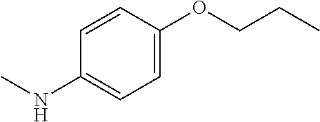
C1(NC)=CC=C(OCCC)C=C1
